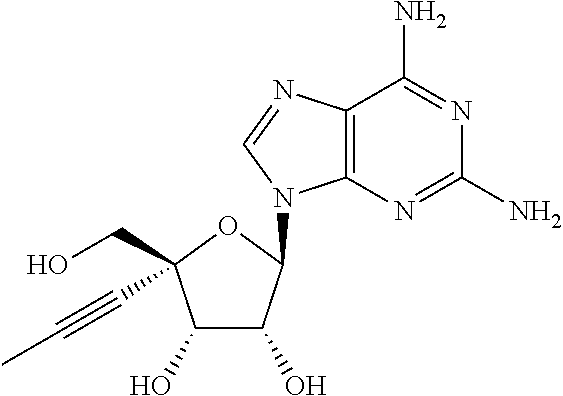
C12=C(N=C(N)N=C1N)N(C1C(O)C(O)C(CO)(C#CC)O1)C=N2
